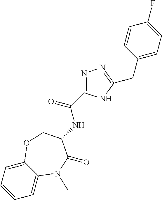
C1=CC=C2C(=C1)N(C)C(=O)C(NC(=O)C1=NN=C(CC3=CC=C(F)C=C3)N1)CO2
